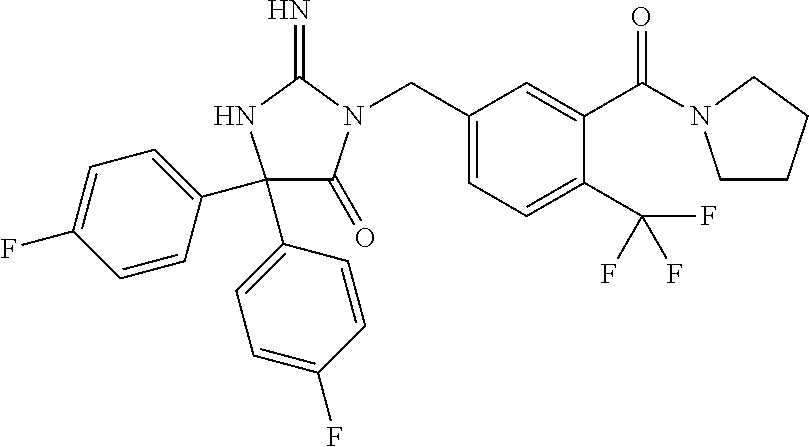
C1(C2=CC=C(F)C=C2)(C2=CC=C(F)C=C2)C(=O)N(CC2=CC=C(C(F)(F)F)C(C(=O)N3CCCC3)=C2)C(=N)N1
